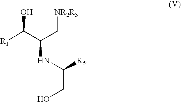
C(NC([R5])CO)(C[NR2R3])C([R1])O
